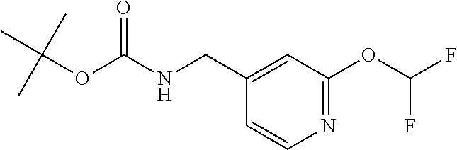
C1=CN=C(OC(F)F)C=C1CNC(OC(C)(C)C)=O
